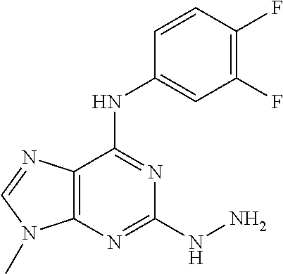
C12=C(N=C(NN)N=C1NC1=CC(F)=C(F)C=C1)N(C)C=N2
